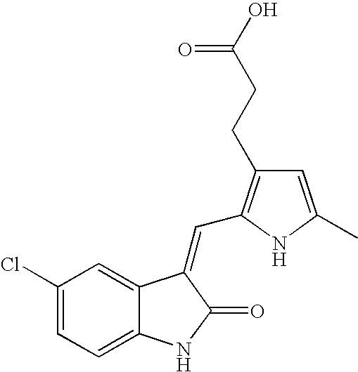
C1(Cl)=CC=C2C(=C1)C(=CC1=C(CCC(O)=O)C=C(C)N1)C(=O)N2
